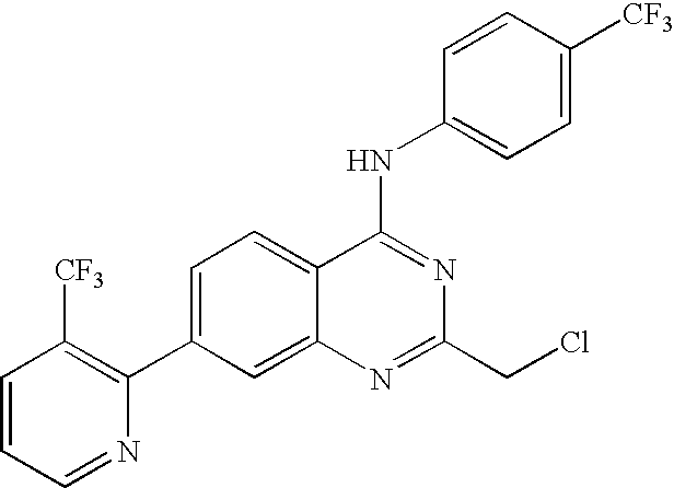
C1=CC=NC(C2=CC=C3C(=C2)N=C(CCl)N=C3NC2=CC=C([CF3])C=C2)=C1[CF3]
